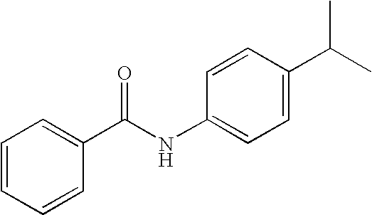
C1=CC=CC(C(NC2=CC=C(C(C)C)C=C2)=O)=C1
